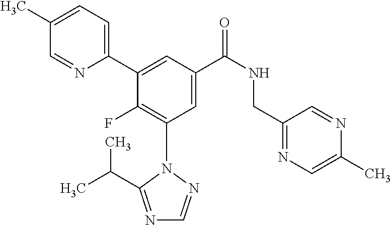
C1(C2=CC(C(NCC3=NC=C(C)N=C3)=O)=CC(N3N=CN=C3C(C)C)=C2F)=CC=C(C)C=N1
